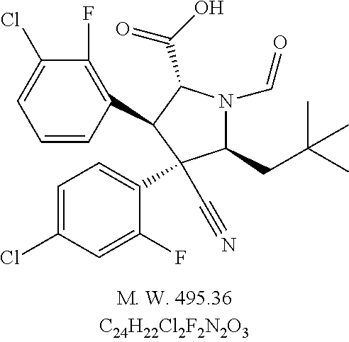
C1=CC(C2C(C(=O)O)N(C=O)C(CC(C)(C)C)C2(C2=CC=C(Cl)C=C2F)C#N)=C(F)C(Cl)=C1
